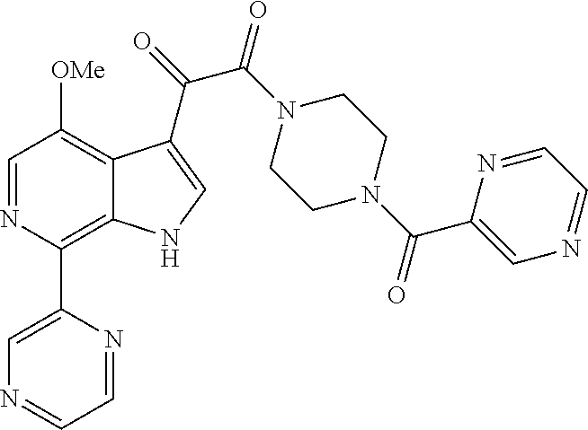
C1(C2=C3C(=C([OMe])C=N2)C(C(=O)C(N2CCN(C(C4=CN=CC=N4)=O)CC2)=O)=CN3)=CN=CC=N1
